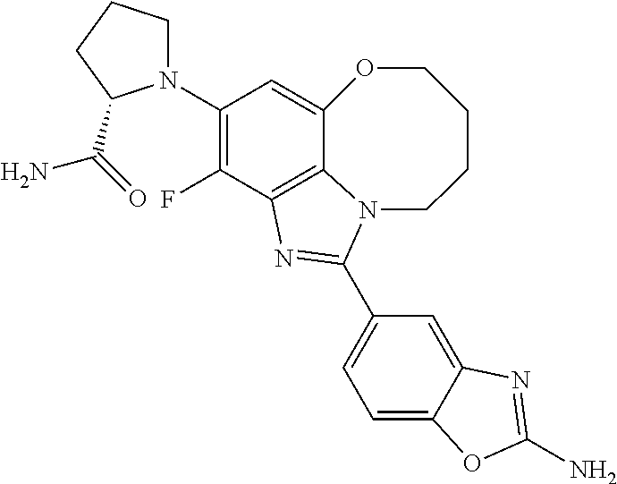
C12=C3C(F)=C(N4CCCC4C(N)=O)C=C1OCCCCN2C(C1=CC=C2C(=C1)N=C(N)O2)=N3
